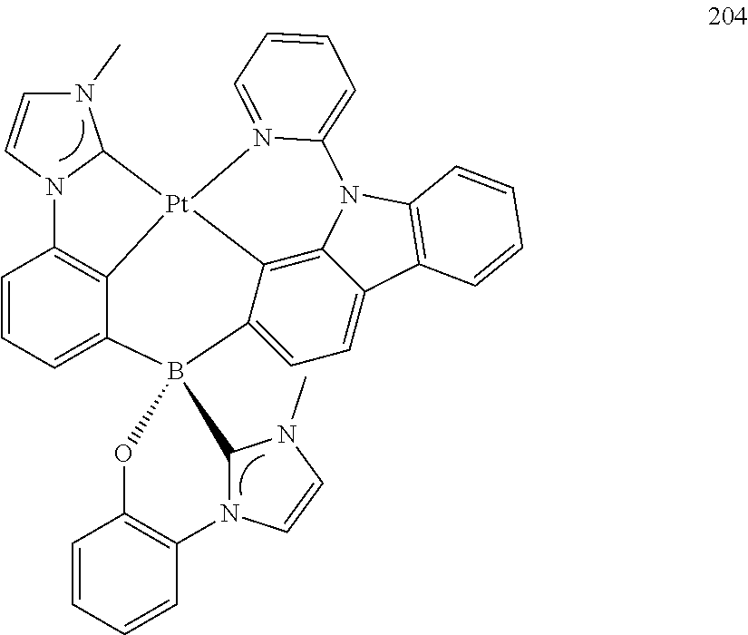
N1(C)C=CN2C1[Pt]13C4=C2C=CC=C4B2(C4=CC=C5C(=C14)N(C1=C5C=CC=C1)C1=CC=CC=N31)OC1=C(C=CC=C1)N1C2N(C)C=C1
